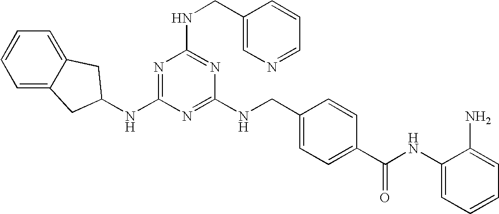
C1(NCC2=CC=C(C(NC3=CC=CC=C3N)=O)C=C2)=NC(NC2CC3=CC=CC=C3C2)=NC(NCC2=CN=CC=C2)=N1
